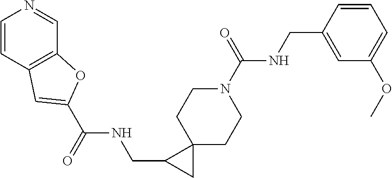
C1=CC2=C(C=N1)OC(C(NCC1CC13CCN(C(NCC1=CC(OC)=CC=C1)=O)CC3)=O)=C2
